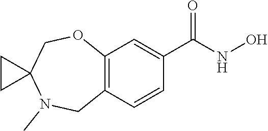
C12=C(C=CC(C(NO)=O)=C1)CN(C)C1(CO2)CC1
